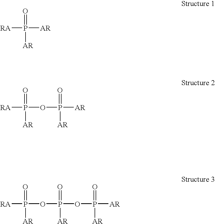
[RA]P(=O)([AR])[AR].[RA]P(=O)([AR])OP(=O)([AR])[AR].[RA]P(=O)([AR])OP(=O)([AR])OP(=O)([AR])[AR]
